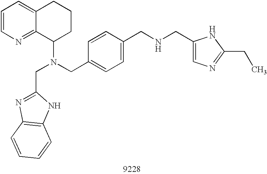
C1=CN=C2C(=C1)CCCC2N(CC1=CC=C(CNCC2=CN=C(CC)N2)C=C1)CC1=NC2=C(N1)C=CC=C2
